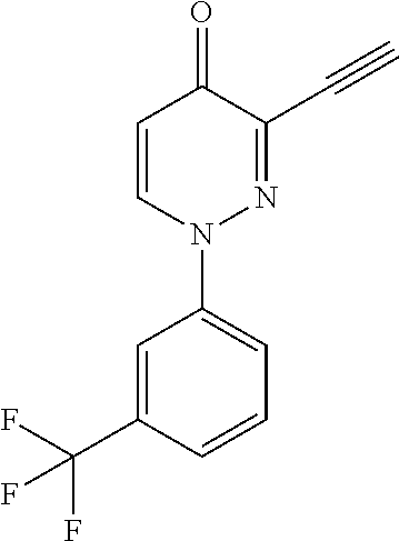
C1=CN(C2=CC=CC(C(F)(F)F)=C2)N=C(C#C)C1=O
